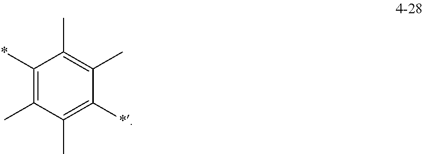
C1(*)=C(C)C(C)=C(*)C(C)=C1C
